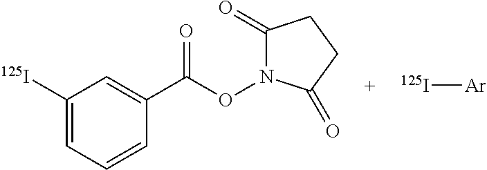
C1([125I])=CC=CC(C(ON2C(=O)CCC2=O)=O)=C1.[125I][Ar]
